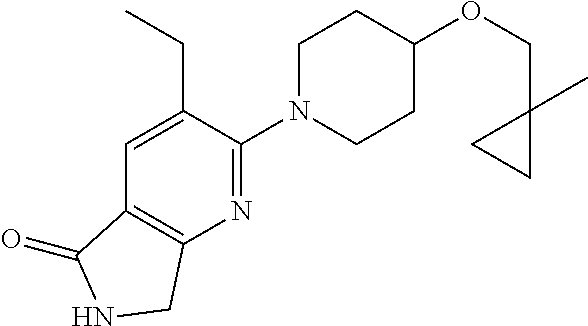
C(OC1CCN(C2=NC3=C(C(=O)NC3)C=C2CC)CC1)C1(C)CC1
